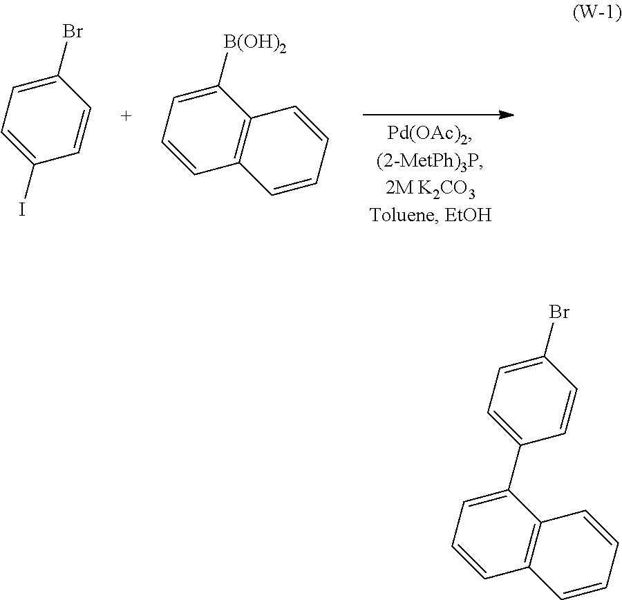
C1(Br)=CC=C(I)C=C1.C1([B(OH)2])=CC=CC2=C1C=CC=C2.C1(Br)=CC=C(C2=CC=CC3=C2C=CC=C3)C=C1
